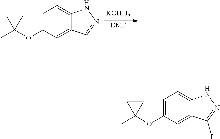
[DMF].C1=C(OC2(C)CC2)C=C2C(=C1)NN=C2.C1=C(OC2(C)CC2)C=C2C(=C1)NN=C2I
